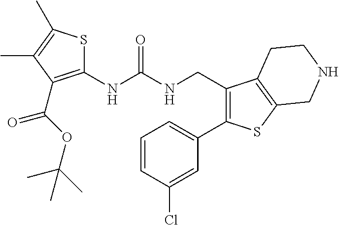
C1(NC(NCC2=C(C3=CC=CC(Cl)=C3)SC3=C2CCNC3)=O)=C(C(=O)OC(C)(C)C)C(C)=C(C)S1
